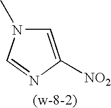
C1=C([NO2])N=CN1C
